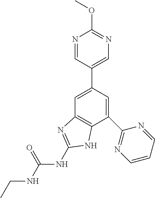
C1=C(C2=CN=C(OC)N=C2)C=C(C2=NC=CC=N2)C2=C1N=C(NC(NCC)=O)N2
